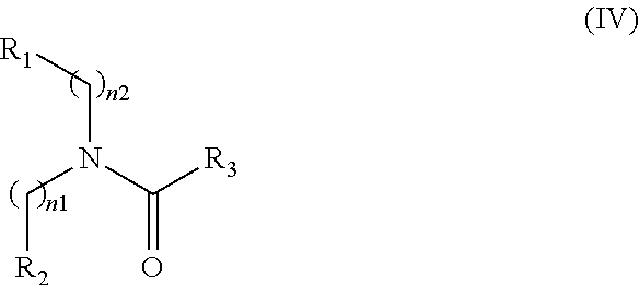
[R1]CN(C[R2])C([R3])=O
